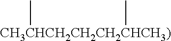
[CH3CHCH2CH2CH2CHCH3)](C)C
